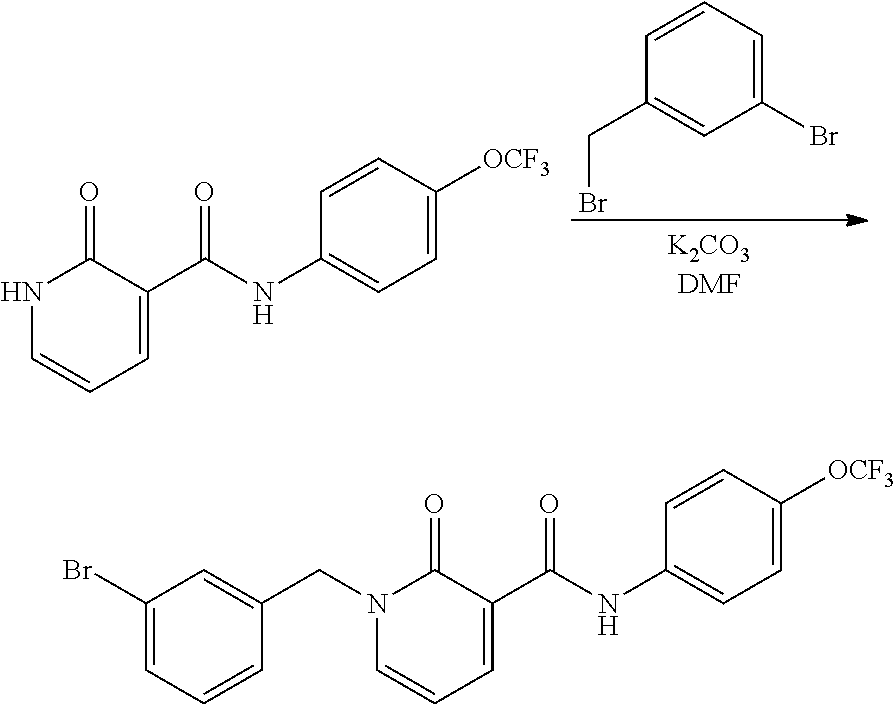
N1C=CC=C(C(NC2=CC=C([OCF3])C=C2)=O)C1=O.C(C1=CC(Br)=CC=C1)Br.N1(CC2=CC(Br)=CC=C2)C=CC=C(C(NC2=CC=C([OCF3])C=C2)=O)C1=O
